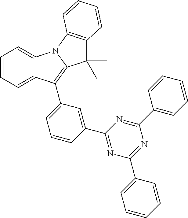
C1=CC=C2C(=C1)N1C(=C2C2=CC=CC(C3=NC(C4=CC=CC=C4)=NC(C4=CC=CC=C4)=N3)=C2)C(C)(C)C2=C1C=CC=C2
